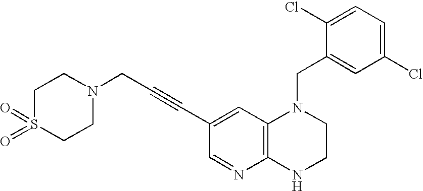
C1(Cl)=CC=C(Cl)C=C1CN1C2=C(NCC1)N=CC(C#CCN1CCS(=O)(=O)CC1)=C2
